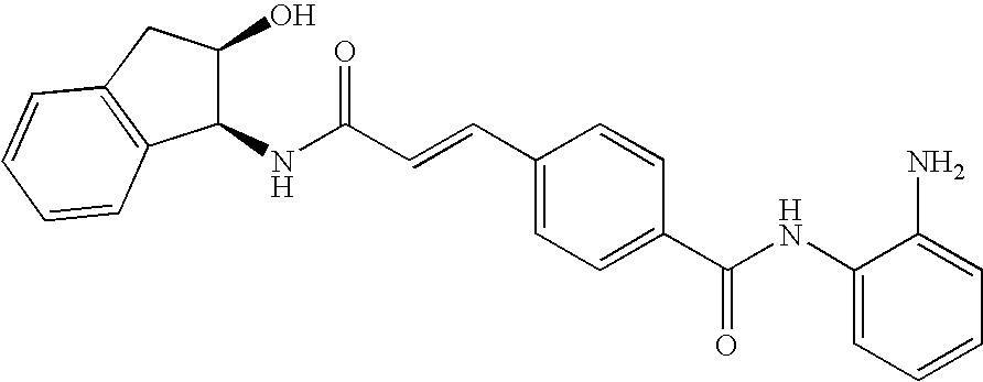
C1(NC(C2=CC=C(C=CC(=O)NC3C(O)CC4=C3C=CC=C4)C=C2)=O)=CC=CC=C1N
